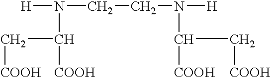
C([COOH])C([COOH])N([H])CCN(C(C[COOH])[COOH])[H]
